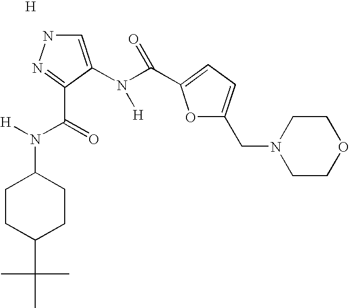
[H].N1C=C(N(C(=O)C2=CC=C(CN3CCOCC3)O2)[H])C(C(N([H])C2CCC(C(C)(C)C)CC2)=O)=N1
